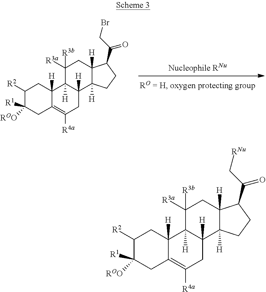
C1([R2])C([ROO])([R1])CC2=C([R4a])CC3([H])C([H])(C2([H])C1)C([R3b])([R3a])CC1([H])C3([H])CCC1C(=O)CBr.C1([R2])C([ROO])([R1])CC2=C([R4a])CC3([H])C([H])(C2([H])C1)C([R3b])([R3a])CC1([H])C3([H])CCC1C(=O)C[RNu]
